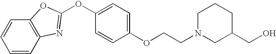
C1=CC2=C(C=C1)OC(OC1=CC=C(OCCN3CC(CO)CCC3)C=C1)=N2
